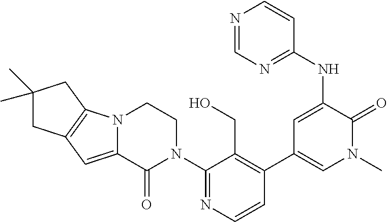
N12C(=CC3=C1CC(C)(C)C3)C(=O)N(C1=NC=CC(C3=CN(C)C(=O)C(NC4=NC=NC=C4)=C3)=C1CO)CC2
